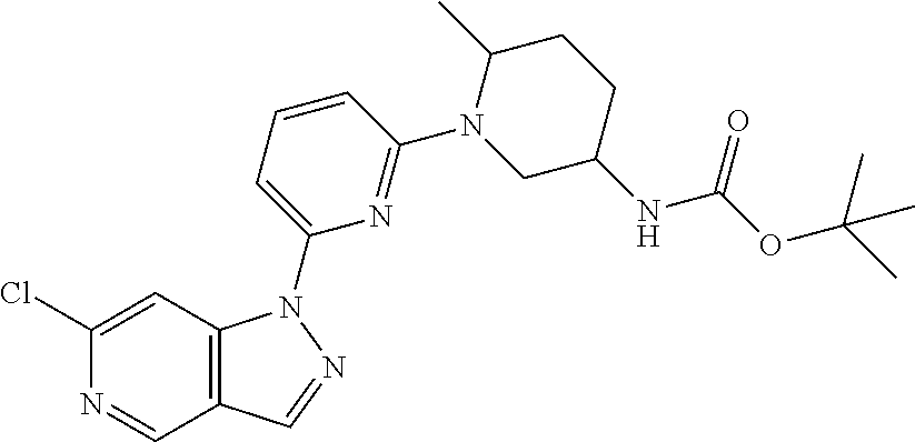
ClC1=CC2=C(C=N1)C=NN2C1=CC=CC(N2CC(NC(OC(C)(C)C)=O)CCC2C)=N1
